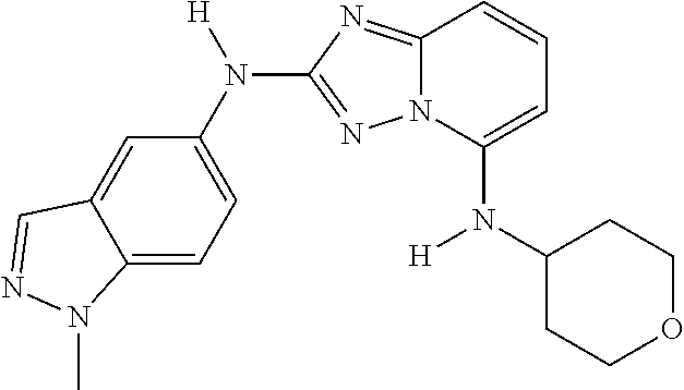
C12=CC=C(N([H])C3=NN4C(=N3)C=CC=C4N(C3CCOCC3)[H])C=C1C=NN2C
